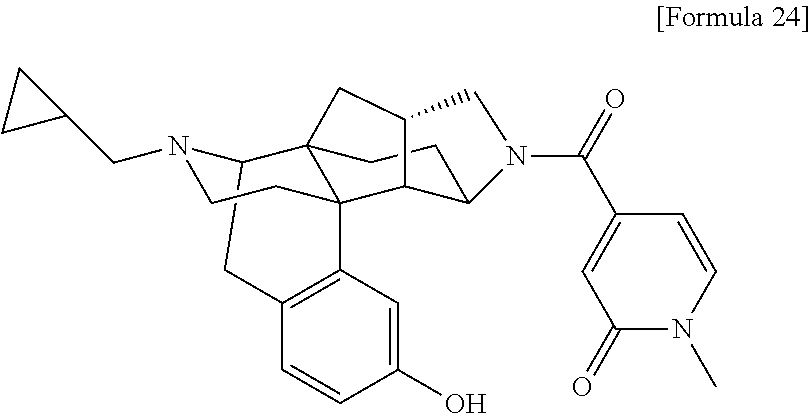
C12CC3=C(C=C(O)C=C3)C3(C14CCC1C3C(C4)CN1C(=O)C1=CC(=O)N(C)C=C1)CCN2CC1CC1
